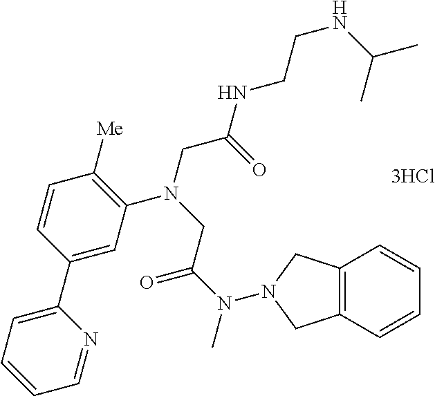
C1=CC(C2=CC=CC=N2)=CC(N(CC(N(C)N2CC3=C(C=CC=C3)C2)=O)CC(NCCNC(C)C)=O)=C1[Me]
